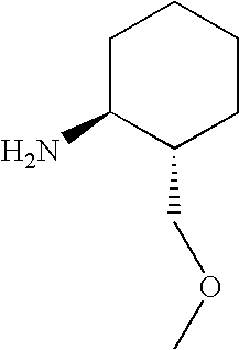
C1C(N)C(COC)CCC1
